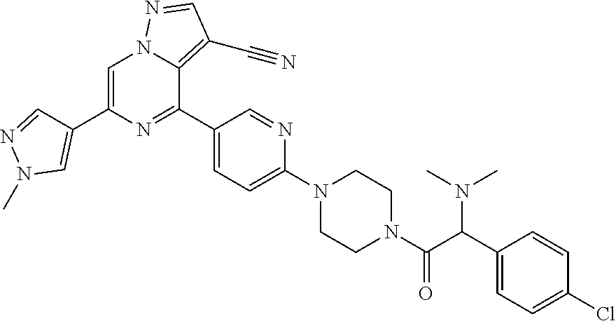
C1(C(C(N2CCN(C3=CC=C(C4=NC(C5=CN(C)N=C5)=CN5C4=C(C#N)C=N5)C=N3)CC2)=O)N(C)C)=CC=C(Cl)C=C1
